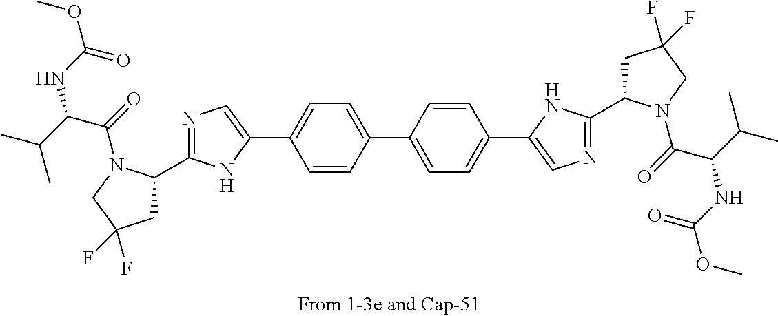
C1(C2=CC=C(C3=CN=C(C4CC(F)(F)CN4C(=O)C(NC(OC)=O)C(C)C)N3)C=C2)=CC=C(C2=CN=C(C3CC(F)(F)CN3C(=O)C(NC(OC)=O)C(C)C)N2)C=C1
